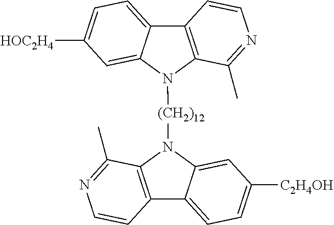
C12=C(N([(CH2)12]N3C4=C(C5=CC=C([C2H4OH])C=C35)C=CN=C4C)C3=CC([HOC2H4])=CC=C13)C(C)=NC=C2
